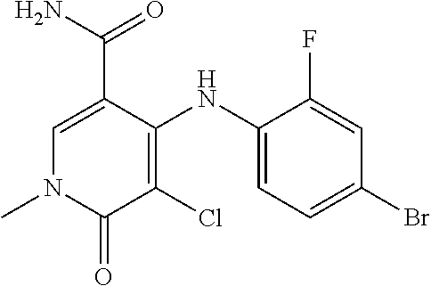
C1=C(C(=O)N)C(NC2=CC=C(Br)C=C2F)=C(Cl)C(=O)N1C
